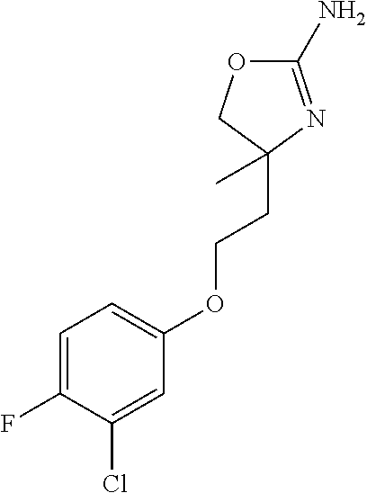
C1=C(F)C(Cl)=CC(OCCC2(C)N=C(N)OC2)=C1
